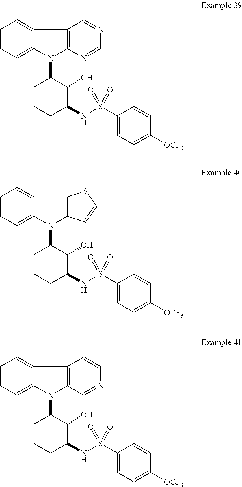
N1(C2CCCC(NS(C3=CC=C([OCF3])C=C3)(=O)=O)C2O)C2=C(C3=CC=CC=C13)C=NC=N2.N1(C2CCCC(NS(C3=CC=C([OCF3])C=C3)(=O)=O)C2O)C2=C(C3=CC=CC=C13)SC=C2.N1(C2CCCC(NS(C3=CC=C([OCF3])C=C3)(=O)=O)C2O)C2=C(C3=CC=CC=C13)C=CN=C2
